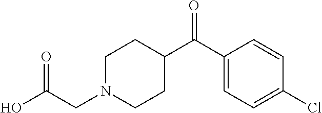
C1N(CC(O)=O)CCC(C(C2=CC=C(Cl)C=C2)=O)C1
